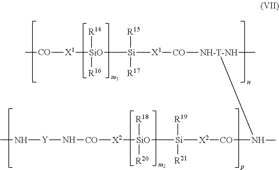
C[CO][X1][SiO]([Si]([X1][CO][NH-T-NH](N([CO][X2][Si]([SiO]([X2][CO]N[Y]NC)([R20])[R18])([R21])[R19])C)C)([R17])[R15])([R16])[R14]
